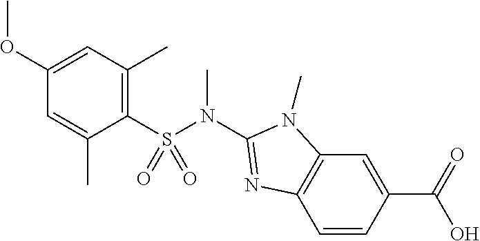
C1(S(N(C2=NC3=C(N2C)C=C(C(=O)O)C=C3)C)(=O)=O)=C(C)C=C(OC)C=C1C
